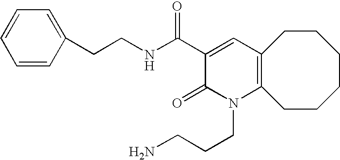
N(C(C1=CC2=C(N(CCCN)C1=O)CCCCCC2)=O)CCC1=CC=CC=C1
